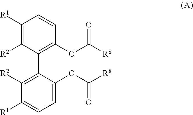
C1([R1])=C([R2])C(C2=C([R2])C([R1])=CC=C2OC([R8])=O)=C(OC([R8])=O)C=C1
